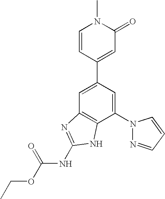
C1=C(C2=CC(=O)N(C)C=C2)C=C(N2N=CC=C2)C2=C1N=C(NC(OCC)=O)N2
